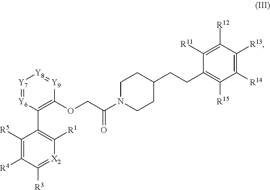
[Y7]1=[Y6]C(C2=C([R1])[X2]=C([R3])C([R4])=C2[R5])=C(OCC(N2CCC(CCC3=C([R15])C([R14])=C([R13])C([R12])=C3[R11])CC2)=O)[Y9]=[Y8]1
